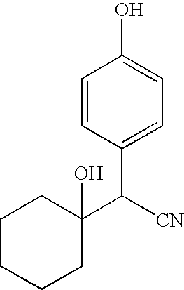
C1CCCC(C([CN])C2=CC=C(O)C=C2)(O)C1
